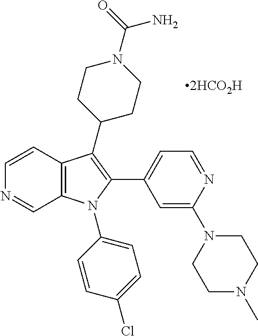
C1=CC2=C(C=N1)N(C1=CC=C(Cl)C=C1)C(C1=CC=NC(N3CCN(C)CC3)=C1)=C2C1CCN(C(=O)N)CC1.[2HCO2H]
